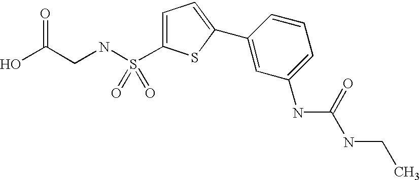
OC(CNS(=O)(=O)C1=CC=C(C2=CC(NC(NCC)=O)=CC=C2)S1)=O
